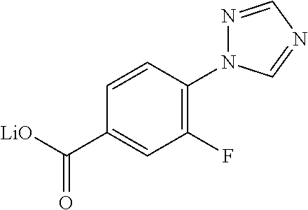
C1(F)=C(N2N=CN=C2)C=CC(C([LiO])=O)=C1
